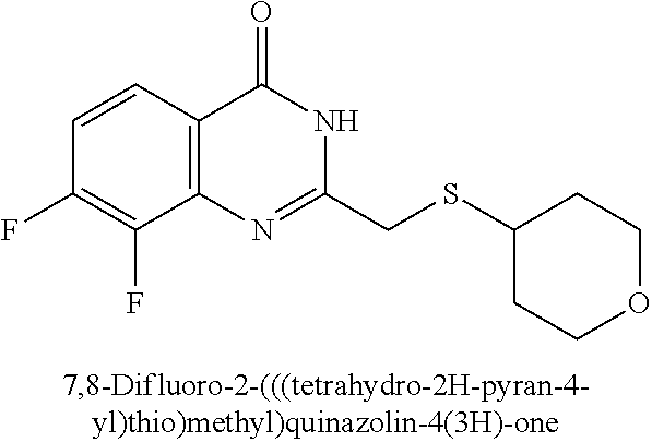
C1(F)=C(F)C2=C(C=C1)C(=O)NC(CSC1CCOCC1)=N2
